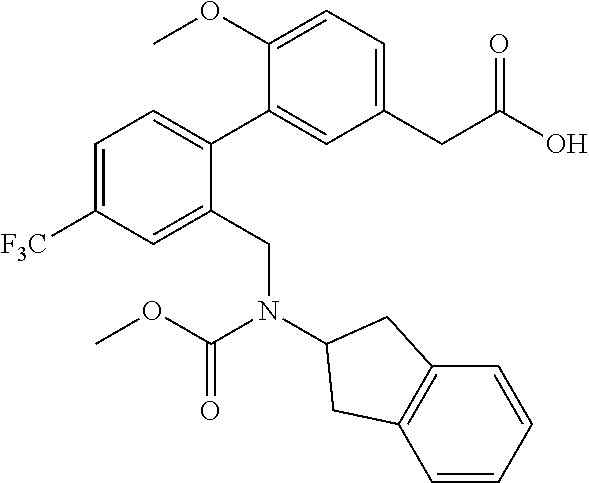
C1(CC(O)=O)=CC=C(OC)C(C2=CC=C([F3C])C=C2CN(C(OC)=O)C2CC3=C(C=CC=C3)C2)=C1
